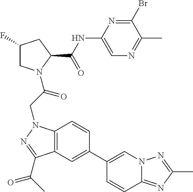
C12=C(N(CC(=O)N3CC(F)CC3C(NC3=CN=C(C)C(Br)=N3)=O)N=C1C(=O)C)C=CC(C1=CN3C(=NC(C)=N3)C=C1)=C2
